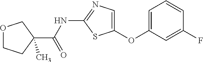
C1=C(OC2=CN=C(NC(=O)C3(C)COCC3)S2)C=C(F)C=C1
